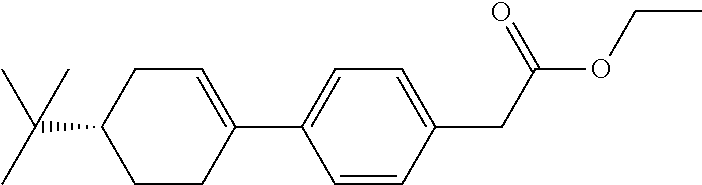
C1CC(C2=CC=C(CC(OCC)=O)C=C2)=CCC1C(C)(C)C
